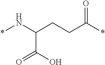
*NC(CCC(=O)*)C(=O)O
